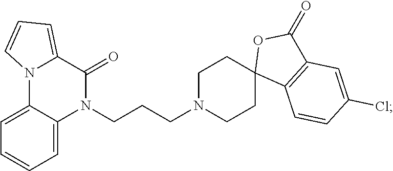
C1=C2C(=CC=C1)N1C(=CC=C1)C(=O)N2CCCN1CCC2(CC1)C1=C(C(=O)O2)C=C(Cl)C=C1
